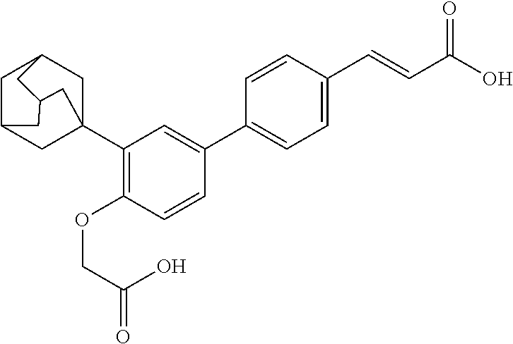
C1(C23CC4CC(C2)CC(C3)C4)=C(OCC(O)=O)C=CC(C2=CC=C(C=CC(O)=O)C=C2)=C1
